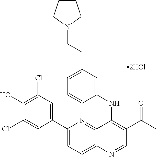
C1(C2=CC(Cl)=C(O)C(Cl)=C2)=CC=C2C(=N1)C(NC1=CC(CCN3CCCC3)=CC=C1)=C(C(C)=O)C=N2
